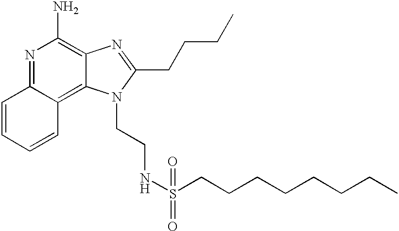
N1=C2C(=C3C(=C1N)N=C(CCCC)N3CCNS(CCCCCCCC)(=O)=O)C=CC=C2
